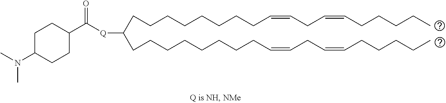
C(CCCCCCC=CCC=CCCCCC)CC(CCCCCCCCC=CCC=CCCCCC)[Q]C(C1CCC(N(C)C)CC1)=O
